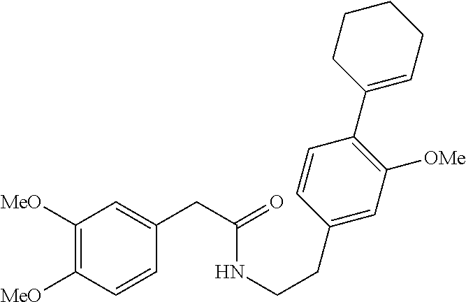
C1([MeO])=C([MeO])C=CC(CC(=O)NCCC2=CC([OMe])=C(C3=CCCCC3)C=C2)=C1
